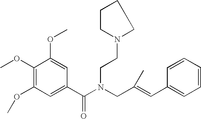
C1(OC)=C(OC)C=C(C(N(CC(=CC2=CC=CC=C2)C)CCN2CCCC2)=O)C=C1OC
